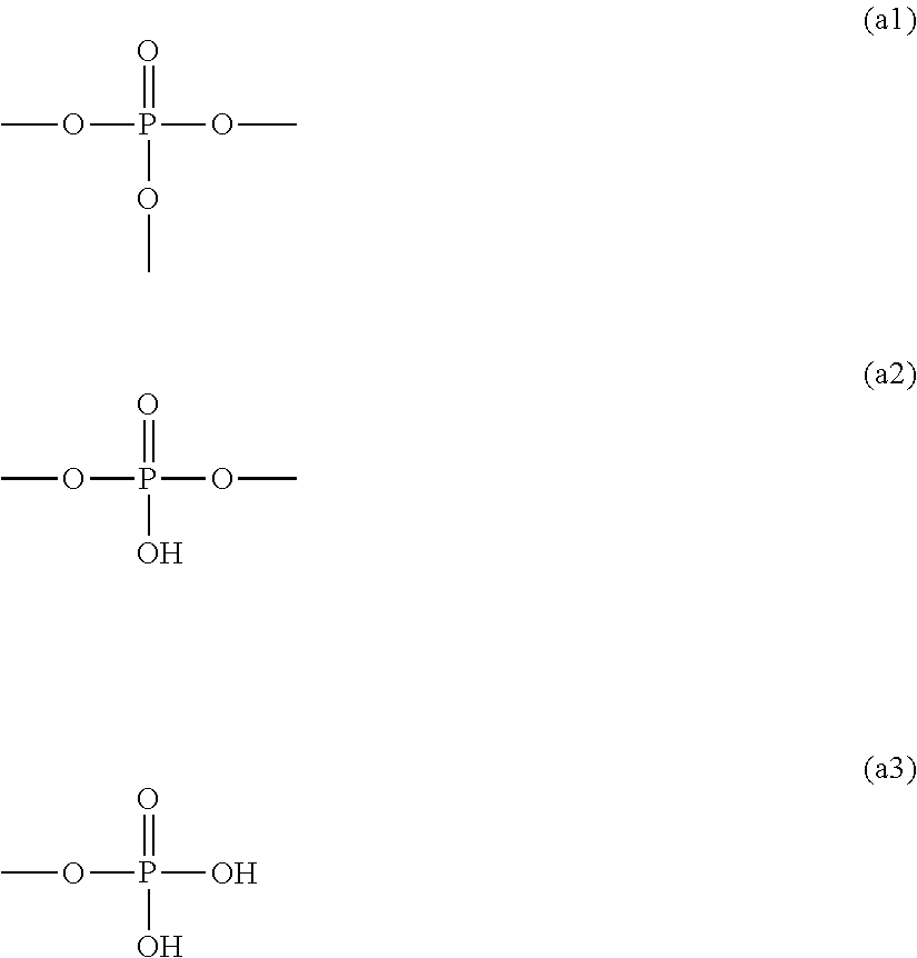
COP(OC)(OC)=O.COP(OC)(O)=O.COP(O)(O)=O
